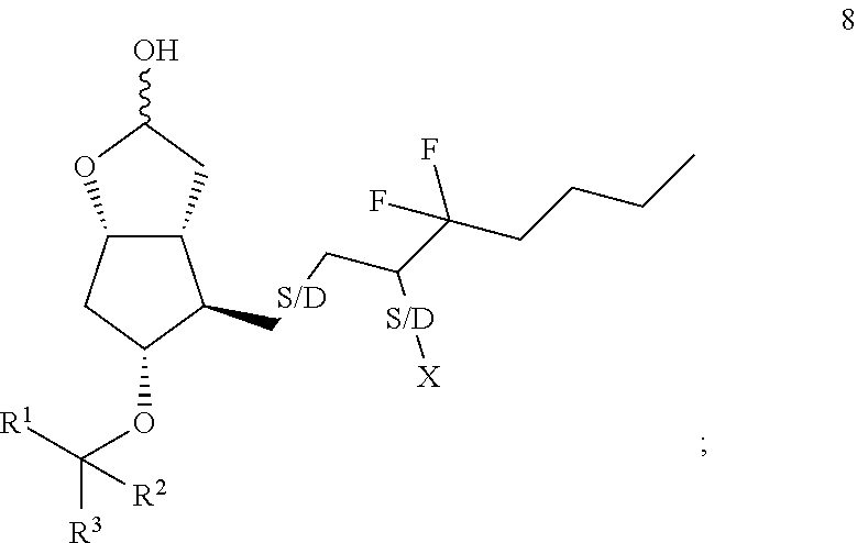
C12C(CC(O)O1)C(CCC(C(CCCC)(F)F)[X])C(OC([R3])([R1])[R2])C2
